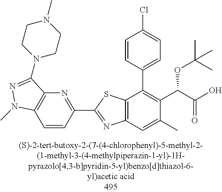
C1=CC(C2=NC3=C(C(C4=CC=C(Cl)C=C4)=C(C(C(O)=O)OC(C)(C)C)C(C)=C3)S2)=NC2=C1N(C)N=C2N1CCN(C)CC1
